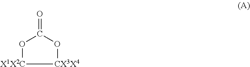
O1C(=O)O[CX3X4][X1X2C]1
